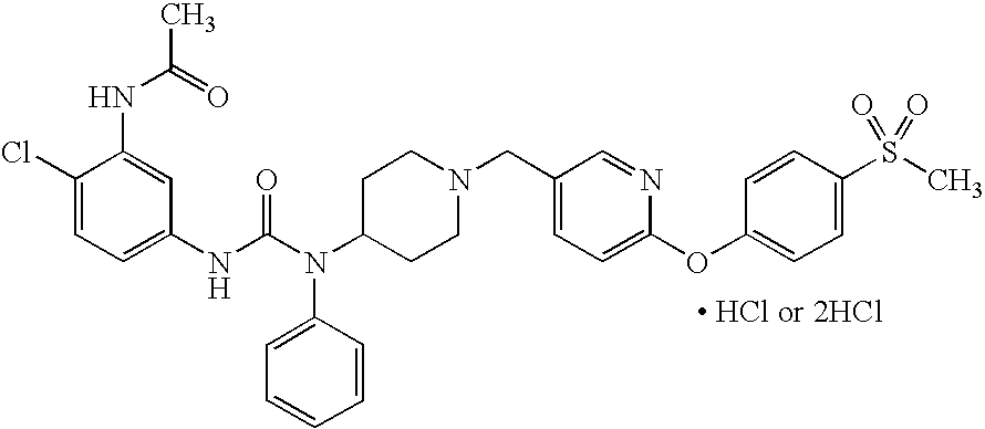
C1(Cl)=CC=C(NC(N(C2CCN(CC3=CC=C(OC4=CC=C(S(C)(=O)=O)C=C4)N=C3)CC2)C2=CC=CC=C2)=O)C=C1NC(=O)C
